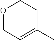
O1CC=C(C)CC1
